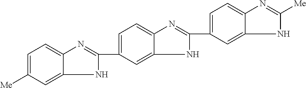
C1(C2=CC=C3N=C([Me])NC3=C2)=NC2=CC=C(C3=NC4=CC=C([Me])C=C4N3)C=C2N1
